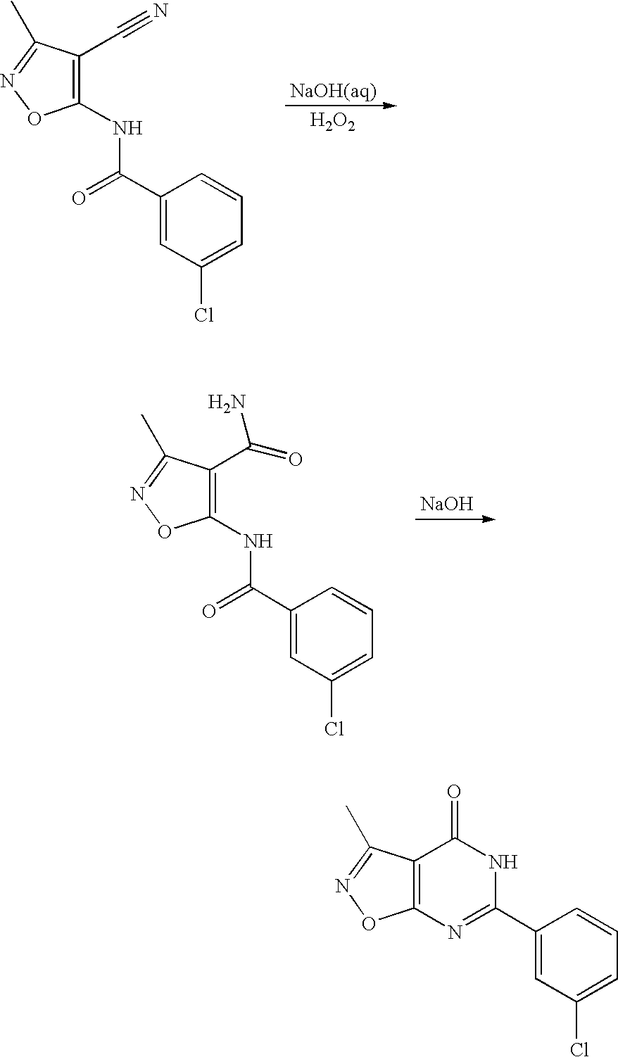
C1(NC(=O)C2=CC(Cl)=CC=C2)=C(C#N)C(C)=NO1.[H2O2].C1(NC(=O)C2=CC(Cl)=CC=C2)=C(C(=O)N)C(C)=NO1.[NaOH].C12=C(C(C)=NO1)C(=O)NC(C1=CC(Cl)=CC=C1)=N2
